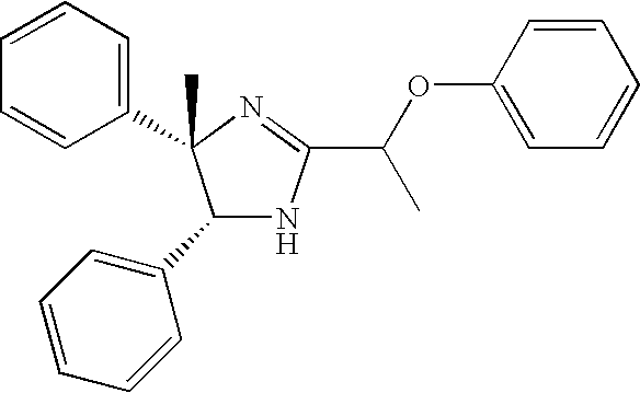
C1(C2=CC=CC=C2)NC(C(C)OC2=CC=CC=C2)=NC1(C1=CC=CC=C1)C
